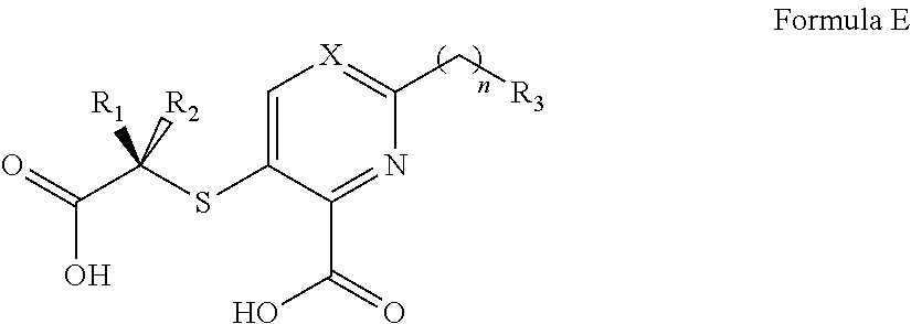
C1=C(SC(C(=O)O)([R1])[R2])C(C(=O)O)=NC(C[R3])=[X]1
